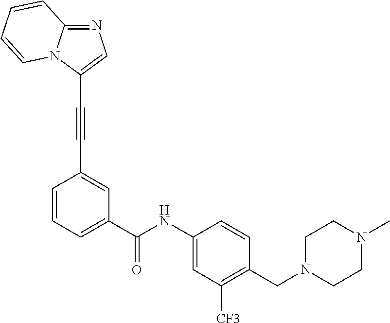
N1=C2N(C(C#CC3=CC(C(NC4=CC([CF3])=C(CN5CCN(C)CC5)C=C4)=O)=CC=C3)=C1)C=CC=C2
